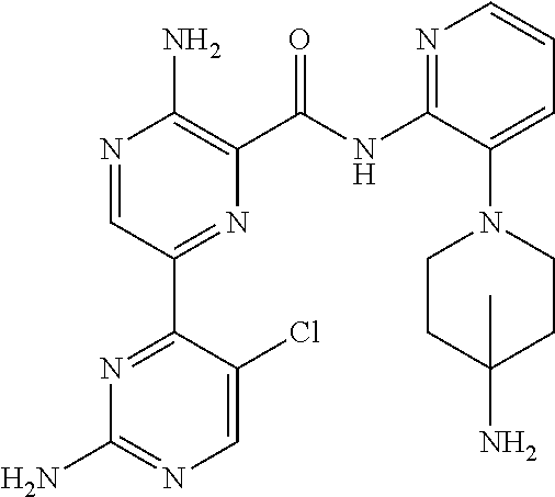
N1=CC(C2=NC(N)=NC=C2Cl)=NC(C(NC2=NC=CC=C2N2CCC(N)(C)CC2)=O)=C1N
